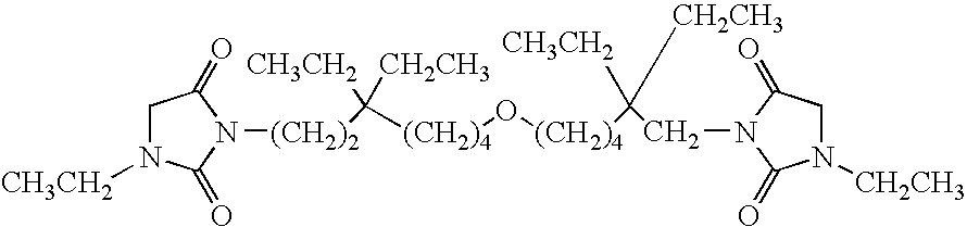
[(CH2)4](O[(CH2)4]C([CH3CH2])([CH2CH3])CN1C(=O)CN([CH2CH3])C1=O)C([CH3CH2])([CH2CH3])[(CH2)2]N1C(=O)N([CH3CH2])CC1=O
